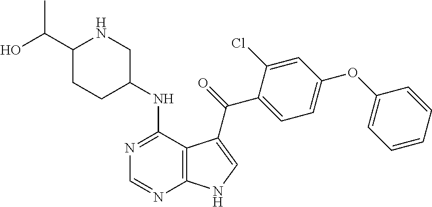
N1=C(NC2CNC(C(O)C)CC2)C2=C(N=C1)NC=C2C(=O)C1=CC=C(OC2=CC=CC=C2)C=C1Cl
